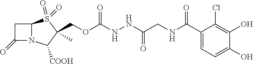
C1C(=O)N2C1S(=O)(=O)C(C)(COC(NNC(CNC(C1=CC=C(O)C(O)=C1Cl)=O)=O)=O)C2[COOH]
